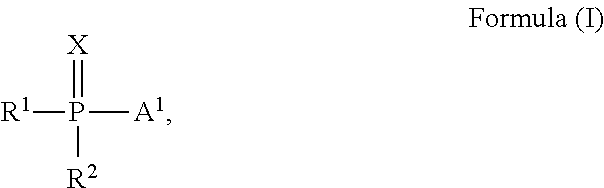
[R1]P(=[X])([A1])[R2]
